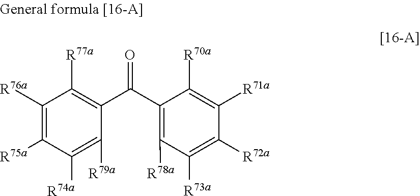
C1([R76a])=C([R75a])C([R74a])=C([R79a])C(C(C2=C([R78a])C([R73a])=C([R72a])C([R71a])=C2[R70a])=O)=C1[R77a]
